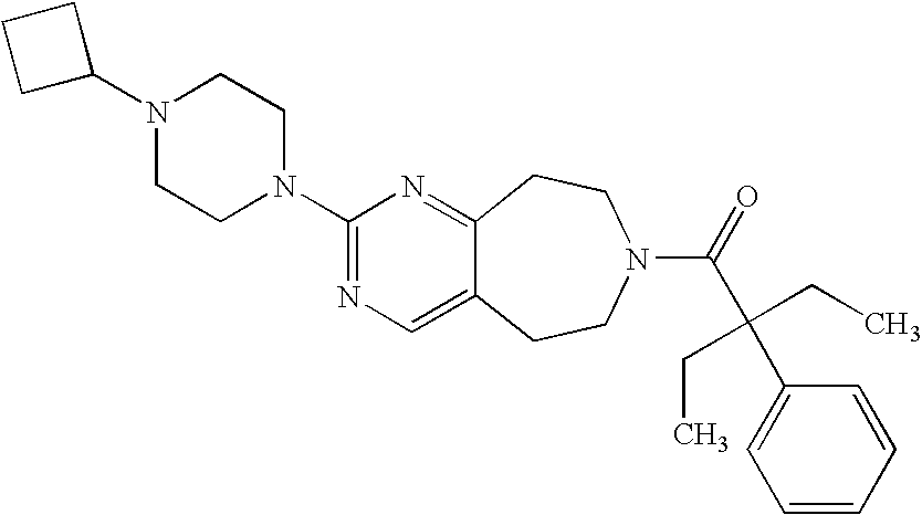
C1C(N2CCN(C3=NC=C4C(=N3)CCN(C(C(C3=CC=CC=C3)(CC)CC)=O)CC4)CC2)CC1
